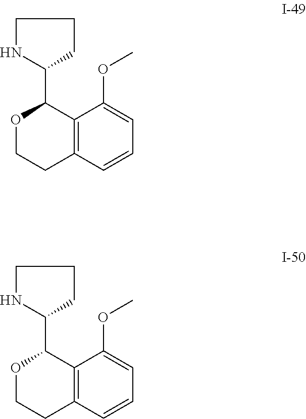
C1(C2NCCC2)OCCC2=C1C(OC)=CC=C2.C1(C2NCCC2)OCCC2=C1C(OC)=CC=C2
